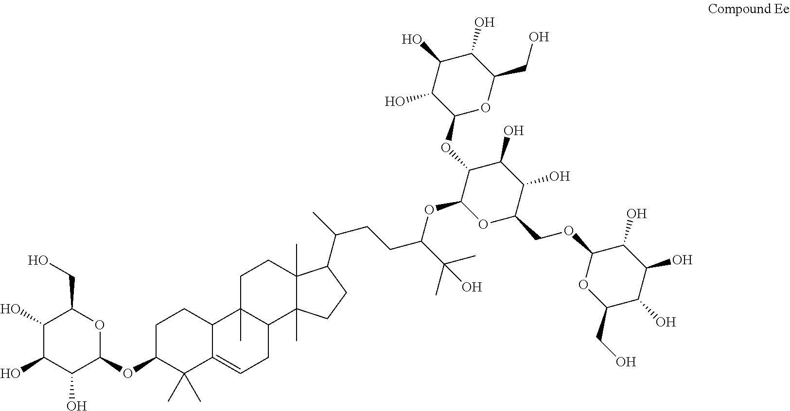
C1(O)C(O)C(O)C(OC2CCC3C(=CCC4C3(C)CCC3(C)C4(C)CCC3C(CCC(C(C)(C)O)OC3OC(COC4OC(CO)C(O)C(O)C4O)C(O)C(O)C3OC3OC(CO)C(O)C(O)C3O)C)C2(C)C)OC1CO
